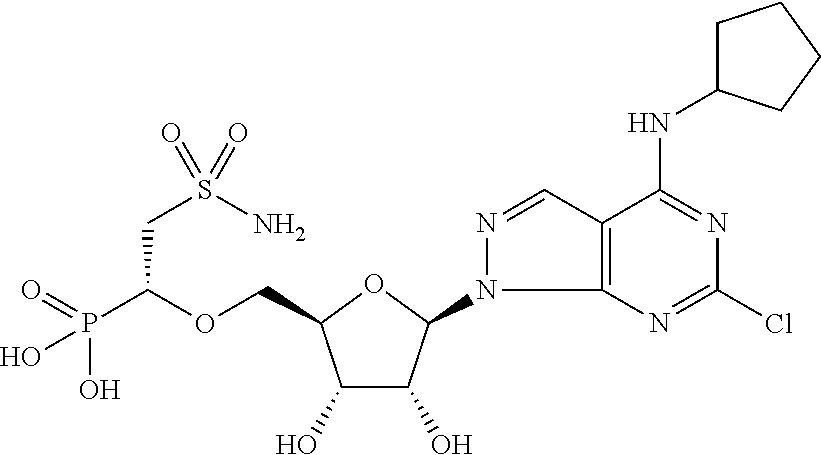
C(OCC1C(O)C(O)C(N2C3=C(C=N2)C(NC2CCCC2)=NC(Cl)=N3)O1)(P(=O)(O)O)CS(N)(=O)=O
